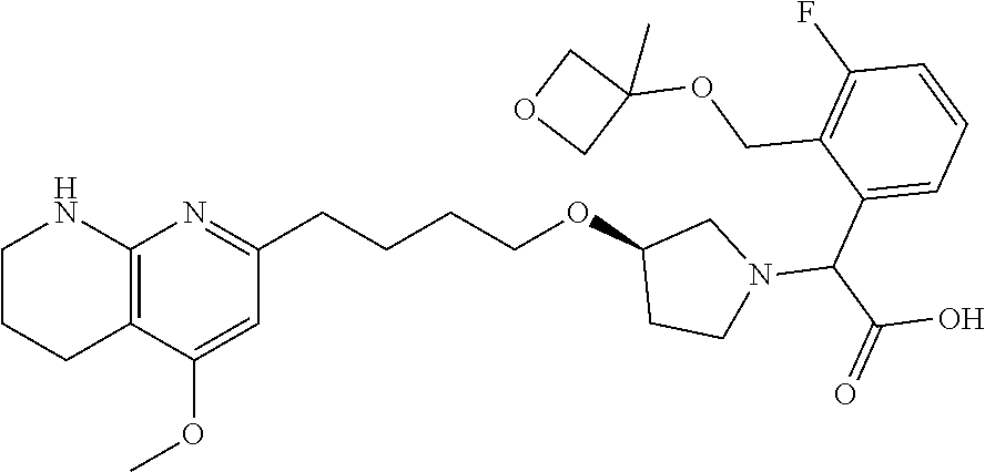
C12=C(C(OC)=CC(CCCCOC3CCN(C(C4=CC=CC(F)=C4COC4(C)COC4)C(O)=O)C3)=N1)CCCN2
